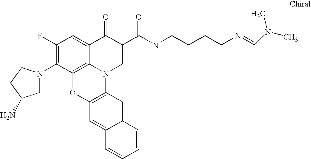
C1(F)=C(N2CC(N)CC2)C2=C3C(=C1)C(=O)C(C(NCCCCN=CN(C)C)=O)=CN3C1=C(O2)C=C2C(=C1)C=CC=C2
